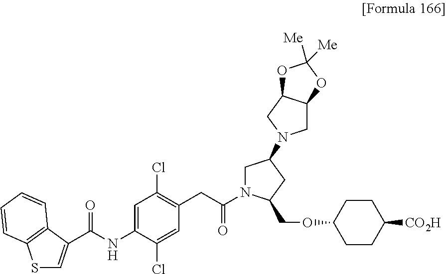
S1C=C(C(NC2=CC(Cl)=C(CC(=O)N3CC(N4CC5C(C4)OC([Me])([Me])O5)CC3COC3CCC([CO2H])CC3)C=C2Cl)=O)C2=C1C=CC=C2
